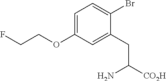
C1=C(OCCF)C=C(CC([CO2H])N)C(Br)=C1
